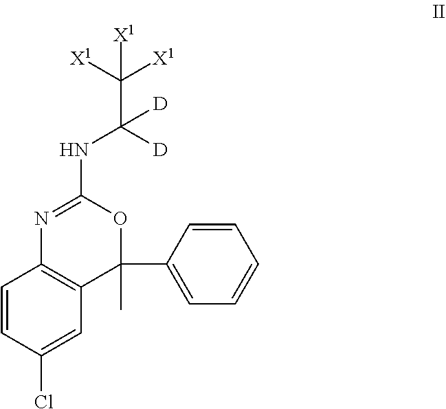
C1=CC(Cl)=CC2=C1N=C(NC(C([X1])([X1])[X1])([D])[D])OC2(C)C1=CC=CC=C1
